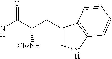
NC(C(CC1=CNC2=C1C=CC=C2)[CbzNH])=O
